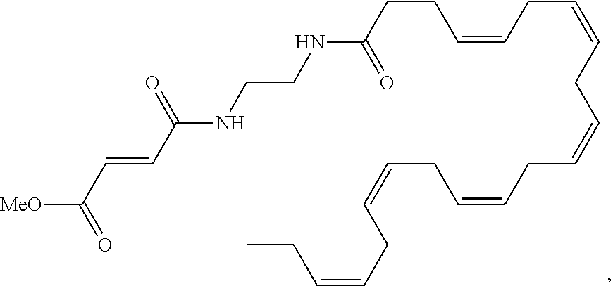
[MeO]C(C=CC(NCCNC(=O)CCC=CCC=CCC=CCC=CCC=CCC=CCC)=O)=O
